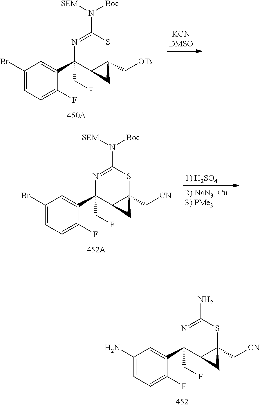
C1(Br)=CC=C(F)C(C2(CF)C3C(C[OTs])(SC(N([Boc])[SEM])=N2)C3)=C1.C1(Br)=CC=C(F)C(C2(CF)C3C(C[CN])(SC(N([Boc])[SEM])=N2)C3)=C1.C1(N)=CC=C(F)C(C2(CF)C3C(C[CN])(SC(N)=N2)C3)=C1
